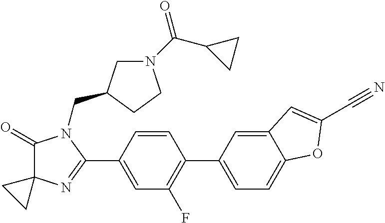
C1(=O)C2(N=C(C3=CC(F)=C(C4=CC=C5C(=C4)C=C(C#N)O5)C=C3)N1CC1CN(C(C3CC3)=O)CC1)CC2
